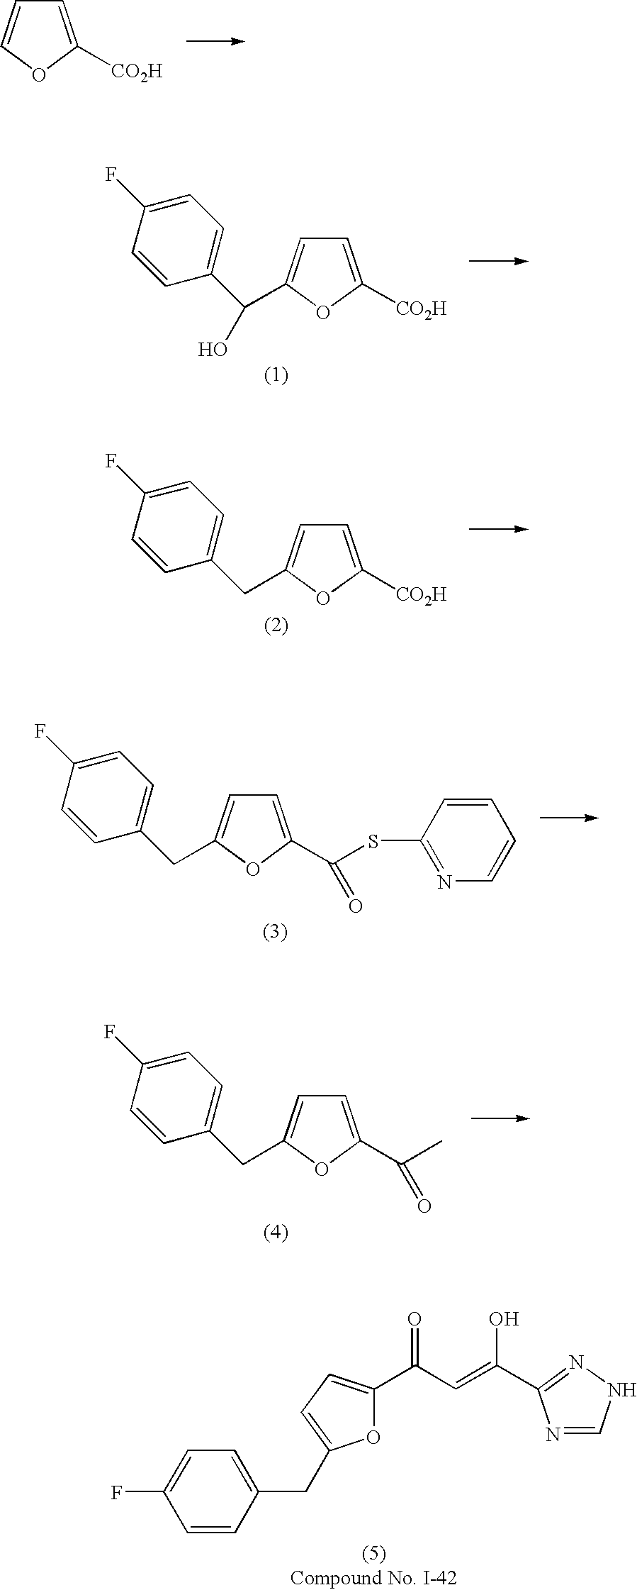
C1=C([CO2H])OC=C1.C1=C([CO2H])OC(C(O)C2=CC=C(F)C=C2)=C1.C1=C([CO2H])OC(CC2=CC=C(F)C=C2)=C1.C1=C(C(SC2=NC=CC=C2)=O)OC(CC2=CC=C(F)C=C2)=C1.C1=C(C(C)=O)OC(CC2=CC=C(F)C=C2)=C1.C(C=C(O)C1=NNC=N1)(=O)C1=CC=C(CC2=CC=C(F)C=C2)O1
